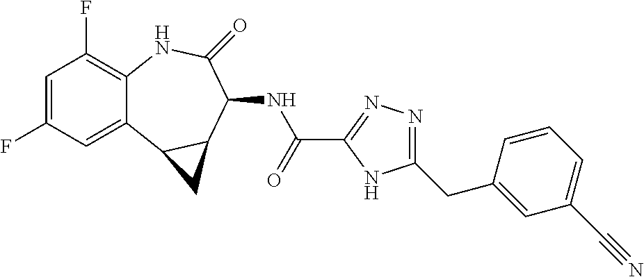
C1=C(F)C=C2C(=C1F)NC(=O)C(NC(C1=NN=C(CC3=CC(C#N)=CC=C3)N1)=O)C1C2C1
